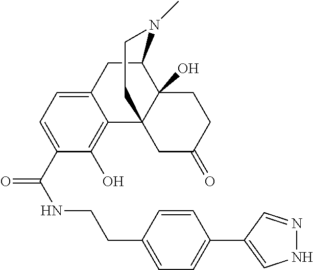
N(C(=O)C1=CC=C2C(=C1O)C13C(O)(C(C2)N(C)CC1)CCC(=O)C3)CCC1=CC=C(C2=CNN=C2)C=C1
